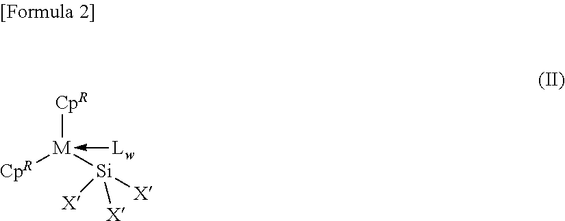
[M]([Si]([X])([X])[X])([CpR])([CpR])-[Lw]
